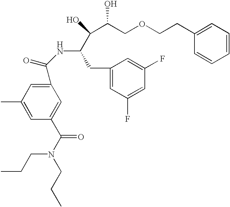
C1(C(NC(C(C(O)COCCC2=CC=CC=C2)O)CC2=CC(F)=CC(F)=C2)=O)=CC(C)=CC(C(N(CCC)CCC)=O)=C1
